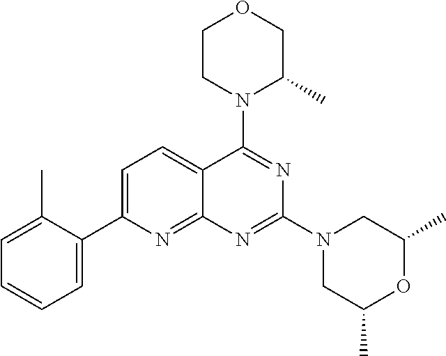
C1=C(C2=CC=CC=C2C)N=C2C(=C1)C(N1C(C)COCC1)=NC(N1CC(C)OC(C)C1)=N2
